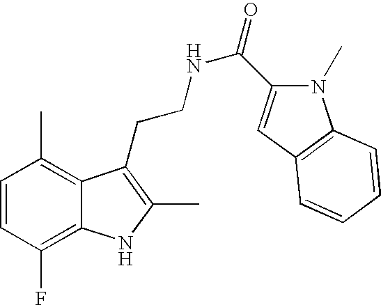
C1=CC(F)=C2C(=C1C)C(CCNC(=O)C1=CC3=C(N1C)C=CC=C3)=C(C)N2
